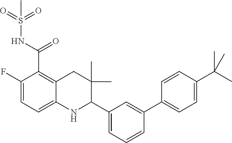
FC1=CC=C2C(=C1C(NS(=O)(=O)C)=O)CC(C)(C)C(C1=CC=CC(C3=CC=C(C(C)(C)C)C=C3)=C1)N2
